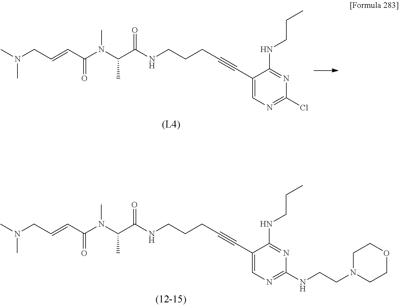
C(=CC(=O)N(C(C)C(NCCCC#CC1=CN=C(NCCN2CCOCC2)N=C1NCCC)=O)C)CN(C)C.C(=CC(=O)N(C(C)C(NCCCC#CC1=CN=C(Cl)N=C1NCCC)=O)C)CN(C)C
